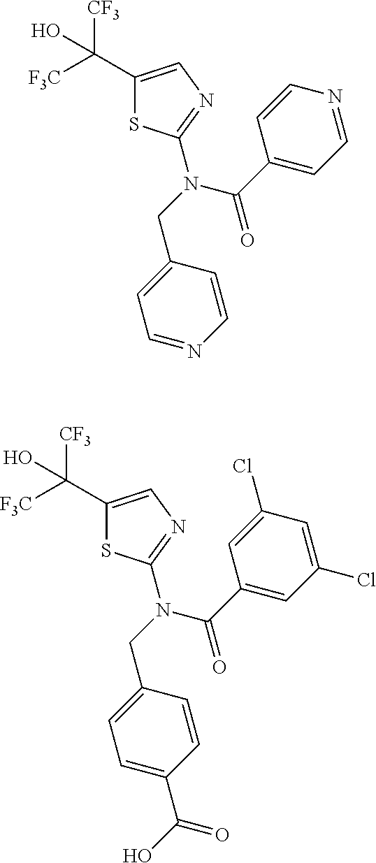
C1(C([F3C])([CF3])O)=CN=C(N(C(C2=CC=NC=C2)=O)CC2=CC=NC=C2)S1.C1(C([F3C])([CF3])O)=CN=C(N(C(C2=CC(Cl)=CC(Cl)=C2)=O)CC2=CC=C(C(O)=O)C=C2)S1
